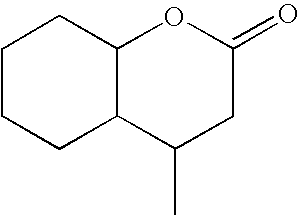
C1CCC2C(C1)OC(=O)CC2C
